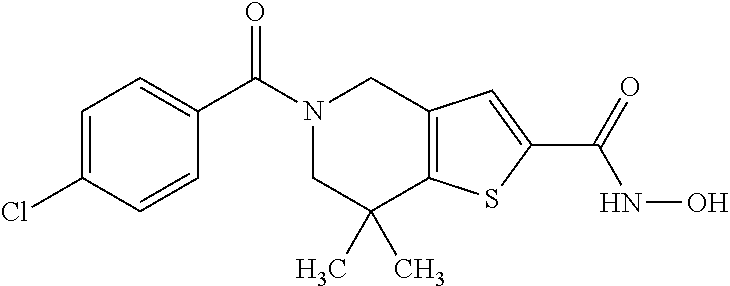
N1(C(C2=CC=C(Cl)C=C2)=O)CC(C)(C)C2=C(C1)C=C(C(=O)NO)S2
